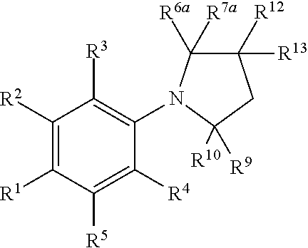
C1([R2])=C([R1])C([R5])=C([R4])C(N2C([R7a])([R6a])C([R12])([R13])CC2([R10])[R9])=C1[R3]
